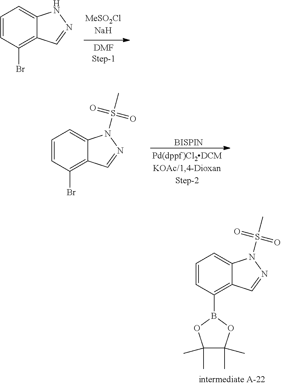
C1=CC(Br)=C2C(=C1)NN=C2.C1=CC(Br)=C2C(=C1)N(S(C)(=O)=O)N=C2.[BISPIN].C1=CC(B2OC(C)(C)C(C)(C)O2)=C2C(=C1)N(S(C)(=O)=O)N=C2
